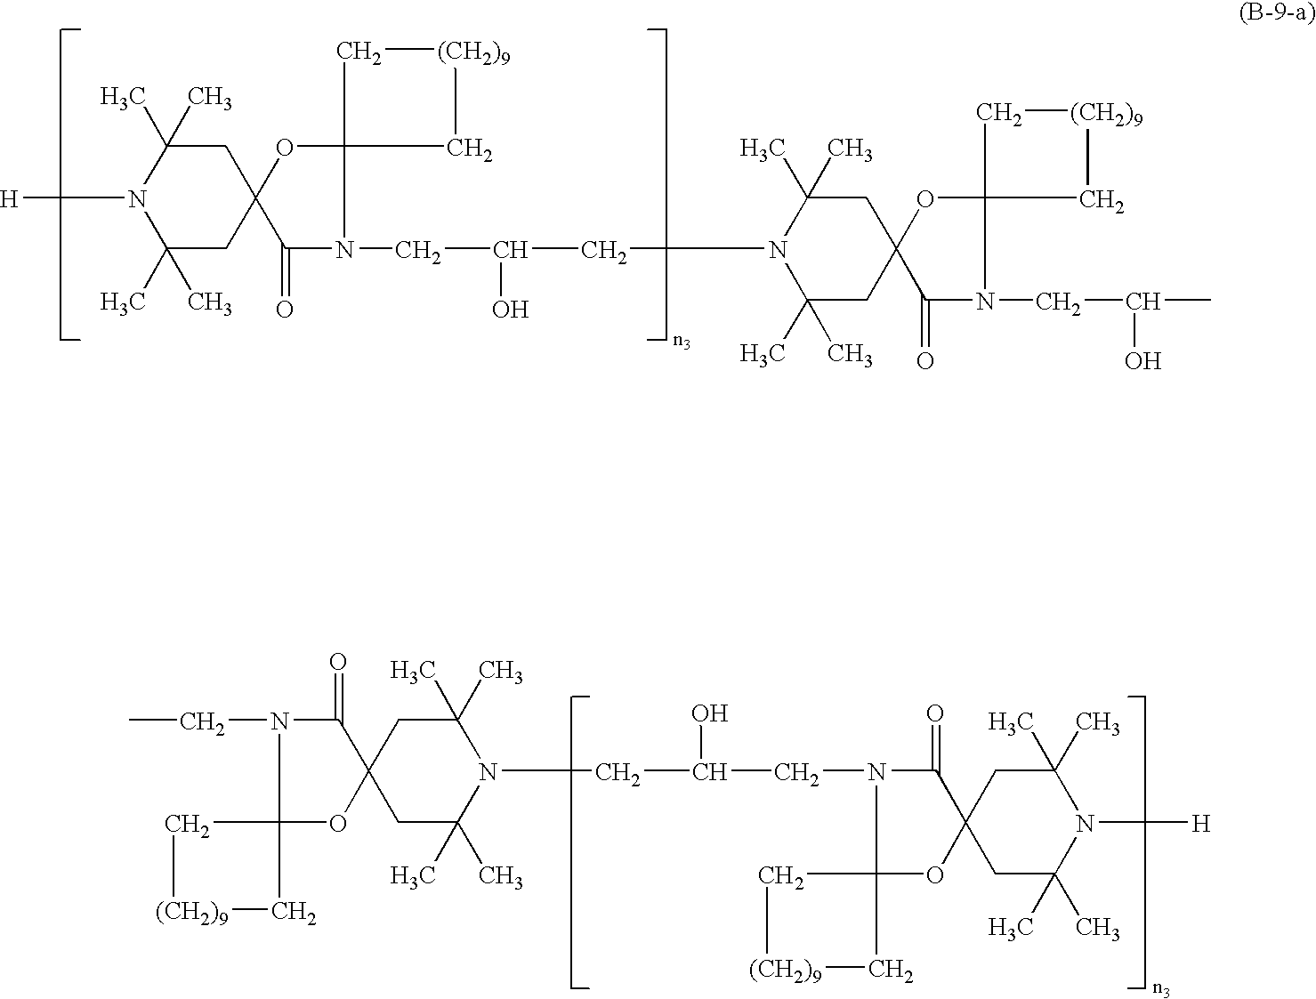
C1C(C)(C)N([H])C(C)(C)CC12OC1(N(CC(CN3C(C)(C)CC4(CC3(C)C)OC3(N(CC(C)O)C4=O)C[(CH2)9]C3)O)C2=O)C[(CH2)9]C1.C(C(CN1C(=O)C2(OC13C[(CH2)9]C3)CC(C)(C)N([H])C(C)(C)C2)O)N1C(C)(C)CC2(C(=O)N(CC)C3(O2)C[(CH2)9]C3)CC1(C)C
